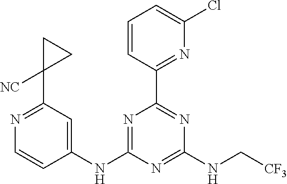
C1(NC2=NC(C3=NC(Cl)=CC=C3)=NC(NC[CF3])=N2)=CC(C2([NC])CC2)=NC=C1
